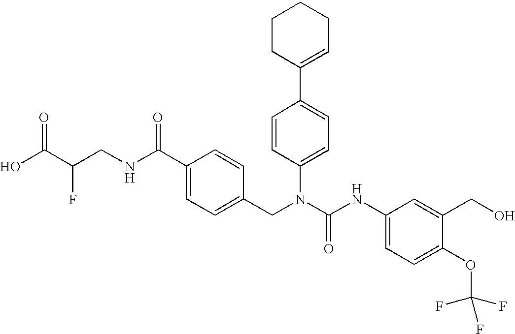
OC(C(CNC(C1=CC=C(CN(C(NC2=CC=C(OC(F)(F)F)C(CO)=C2)=O)C2=CC=C(C3=CCCCC3)C=C2)C=C1)=O)F)=O
